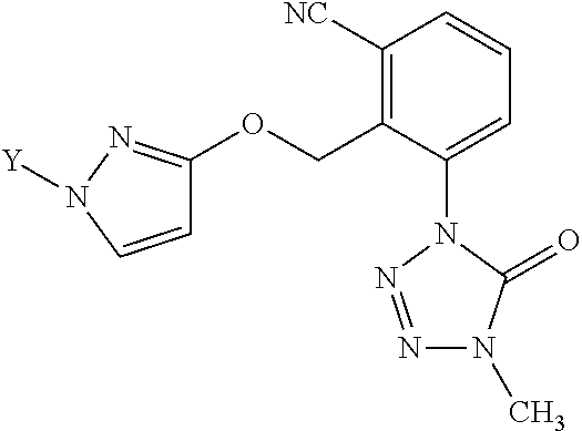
C1=C(N2N=NN(C)C2=O)C(COC2=NN([Y])C=C2)=C([NC])C=C1
